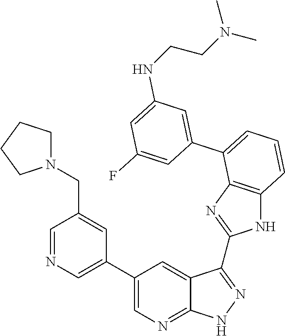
C1=C(C2=CC=CC3=C2N=C(C2=NNC4=NC=C(C5=CN=CC(CN6CCCC6)=C5)C=C42)N3)C=C(F)C=C1NCCN(C)C
